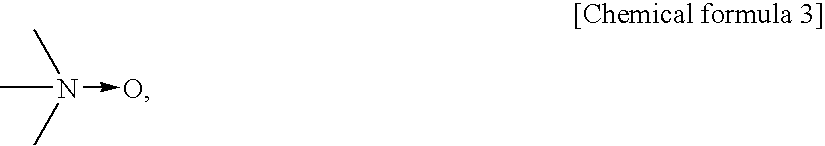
CN(C)(C)->O
